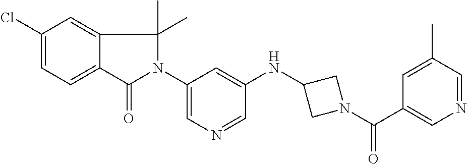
C1(Cl)=CC=C2C(=C1)C(C)(C)N(C1=CN=CC(NC3CN(C(C4=CN=CC(C)=C4)=O)C3)=C1)C2=O
